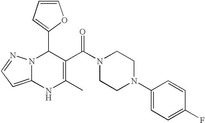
C1(C2=CC=CO2)N2C(=CC=N2)NC(C)=C1C(N1CCN(C2=CC=C(F)C=C2)CC1)=O
